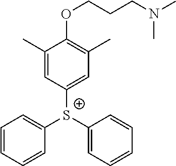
C1=CC=CC([S+](C2=CC=CC=C2)C2=CC(C)=C(OCCCN(C)C)C(C)=C2)=C1
